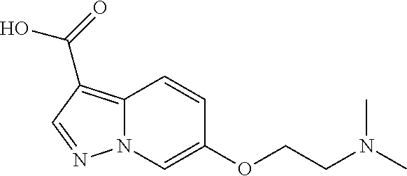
C12=C(C(=O)O)C=NN1C=C(OCCN(C)C)C=C2
